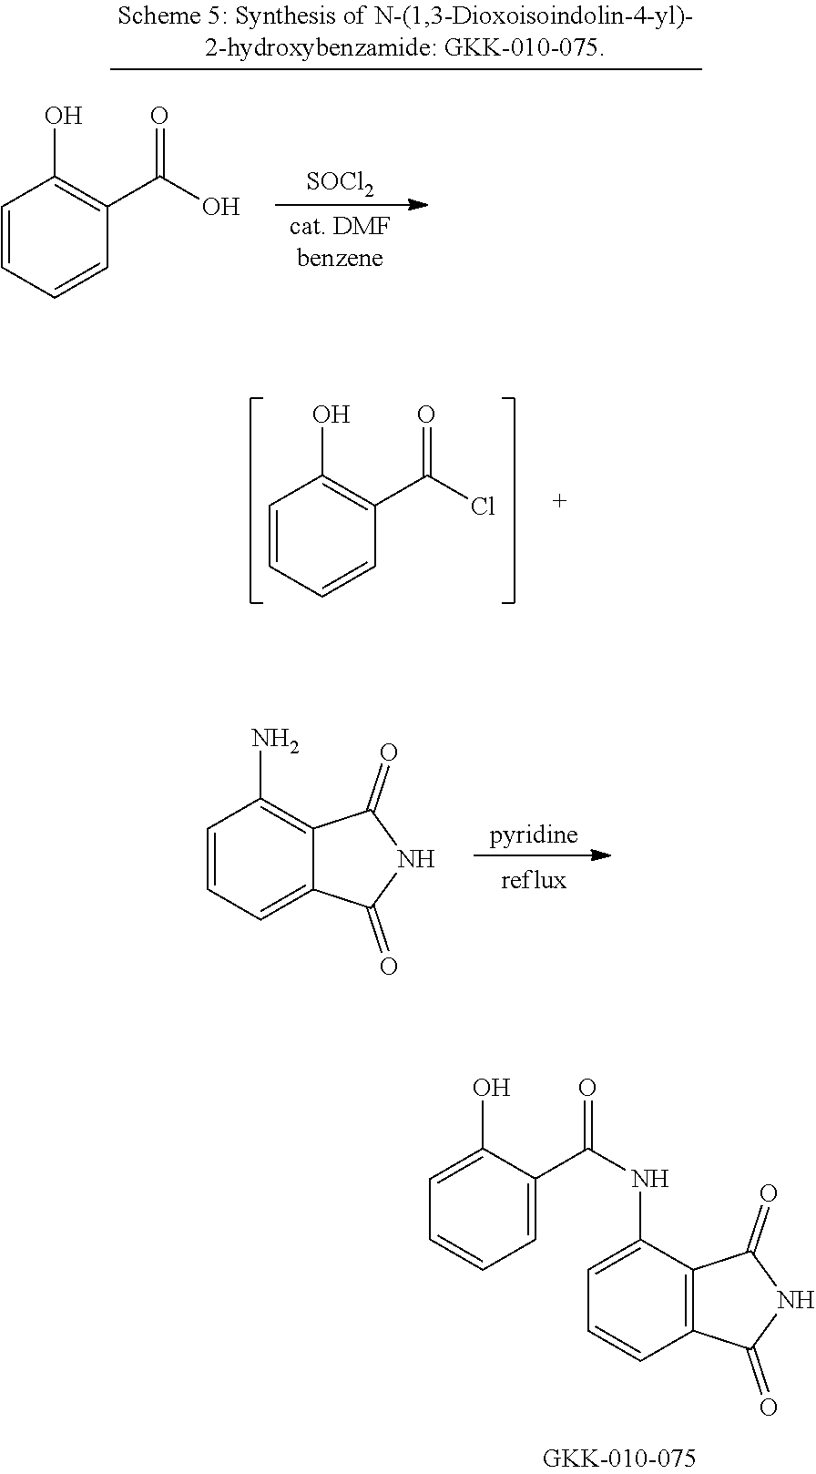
C1=C(NC(=O)C2=CC=CC=C2O)C2=C(C=C1)C(=O)NC2=O.C1=CC=C2C(=C1N)C(=O)NC2=O.C1=CC=CC(C(Cl)=O)=C1O.[SOCl2].C1=CC=CC(C(O)=O)=C1O
